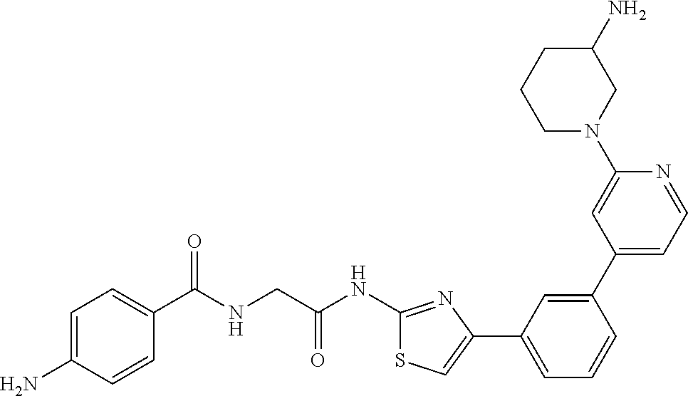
C1=C(N)C=CC(C(NCC(NC2=NC(C3=CC=CC(C4=CC=NC(N5CC(N)CCC5)=C4)=C3)=CS2)=O)=O)=C1
